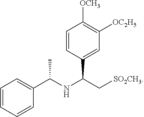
C1=CC(C(C[SO2CH3])NC(C2=CC=CC=C2)C)=CC([OC2H5])=C1[OCH3]
